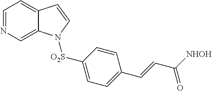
C1=NC=C2C(=C1)C=CN2[O2S]C1=CC=C(C=CC([NHOH])=O)C=C1
